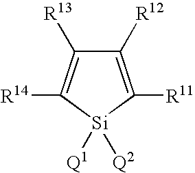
C1([R12])=C([R11])[Si]([Q1])([Q2])C([R14])=C1[R13]
